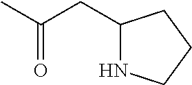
C1(CC(C)=O)NCCC1
